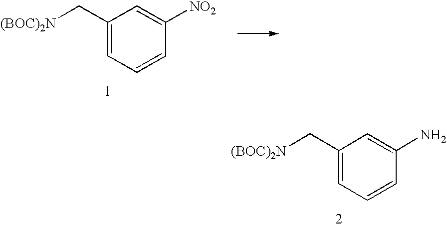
[(BOC)2N]CC1=CC=CC([NO2])=C1.[(BOC)2N]CC1=CC=CC(N)=C1
